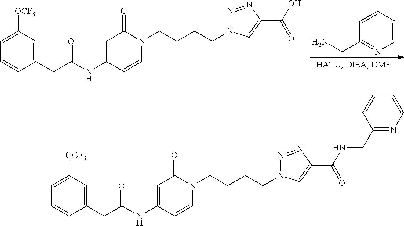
C1=CC=CC(CN)=N1.C1=C(NC(=O)CC2=CC([OCF3])=CC=C2)C=CN(CCCCN2N=NC(C(O)=O)=C2)C1=O.C1=C(NC(=O)CC2=CC([OCF3])=CC=C2)C=CN(CCCCN2N=NC(C(NCC3=NC=CC=C3)=O)=C2)C1=O
